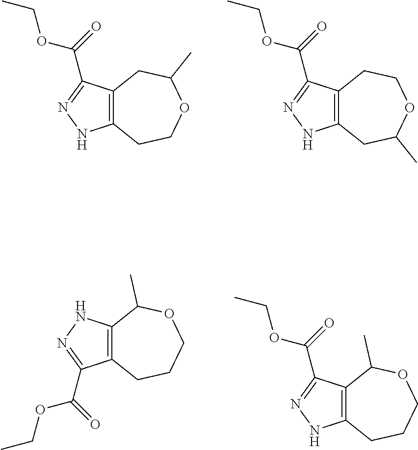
C12=C(C(C(=O)OCC)=NN1)CC(C)OCC2.C12=C(C(C(=O)OCC)=NN1)CCOC(C)C2.C12=C(C(C(=O)OCC)=NN1)CCCOC2C.C12=C(C(C(=O)OCC)=NN1)C(C)OCCC2
